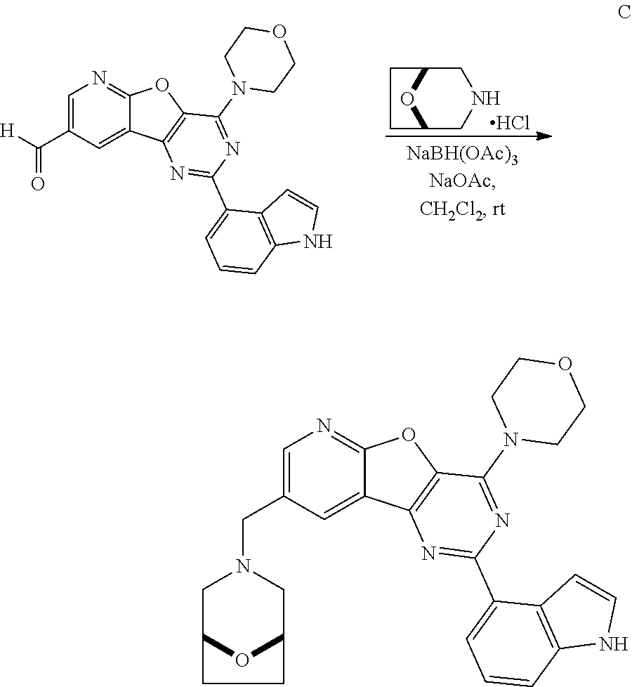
C1=C(CN2CC3OC(C2)CC3)C=C2C(=N1)OC1=C2N=C(C2=CC=CC3=C2C=CN3)N=C1N1CCOCC1.C1=C(C(=O)[H])C=C2C(=N1)OC1=C2N=C(C2=CC=CC3=C2C=CN3)N=C1N1CCOCC1.C1C2OC(CN1)CC2.Cl
